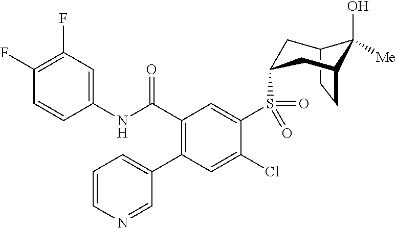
C12CCC(CC(S(C3=CC(C(NC4=CC(F)=C(F)C=C4)=O)=C(C4=CC=CN=C4)C=C3Cl)(=O)=O)C1)C2(O)[Me]
